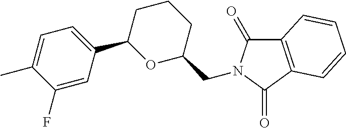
C1(F)=CC(C2OC(CN3C(=O)C4=C(C3=O)C=CC=C4)CCC2)=CC=C1C
